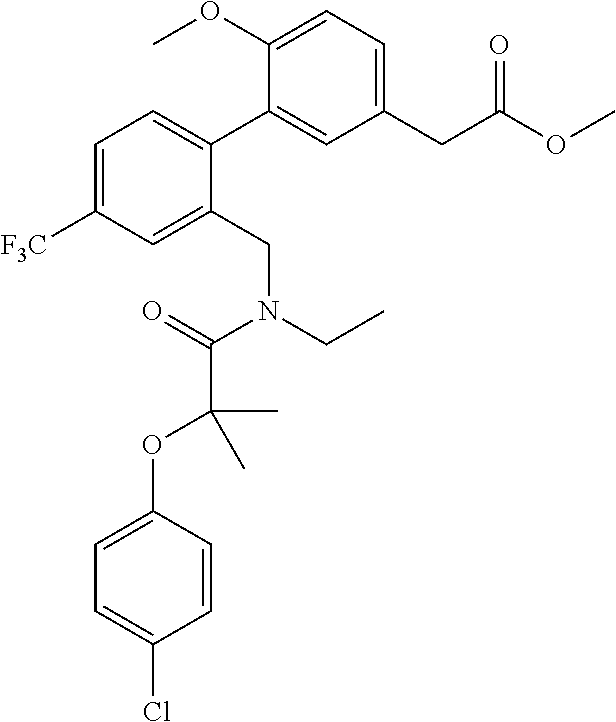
C1(CC(OC)=O)=CC=C(OC)C(C2=CC=C([F3C])C=C2CN(CC)C(=O)C(OC2=CC=C(Cl)C=C2)(C)C)=C1
